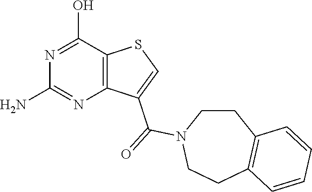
C12=C(C(O)=NC(N)=N1)SC=C2C(=O)N1CCC2=C(CC1)C=CC=C2
